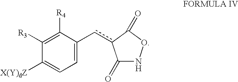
C1([R3])=C([R4])C(cc2C(=O)NOC2=O)=CC=C1[X(Y)dZ]
